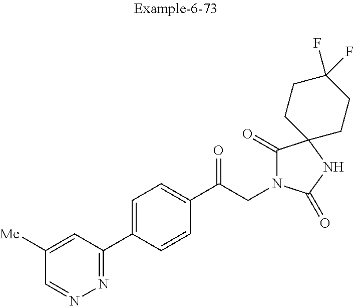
C1([Me])=CC(C2=CC=C(C(CN3C(=O)C4(NC3=O)CCC(F)(F)CC4)=O)C=C2)=NN=C1
